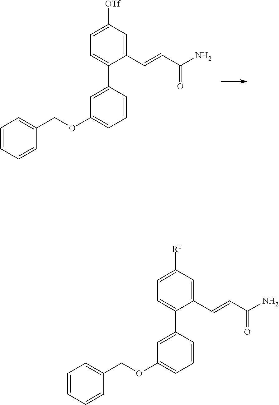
C1=CC=CC(COC2=CC=CC(C3=CC=C([OTf])C=C3C=CC(N)=O)=C2)=C1.C1=CC=CC(COC2=CC=CC(C3=CC=C([R1])C=C3C=CC(N)=O)=C2)=C1
